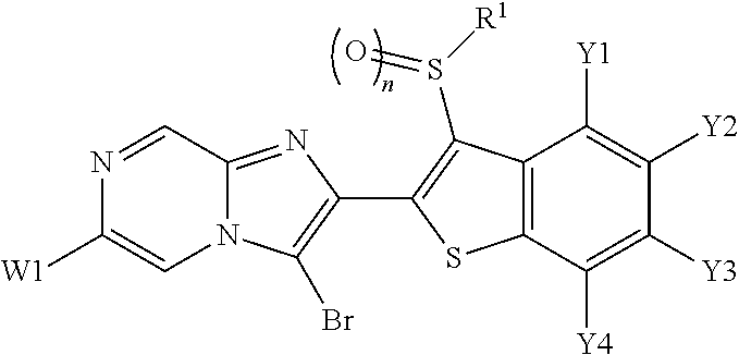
C12=NC(C3=C(S([R1])=O)C4=C(C([Y4])=C([Y3])C([Y2])=C4[Y1])S3)=C(Br)N1C=C([W1])N=C2
